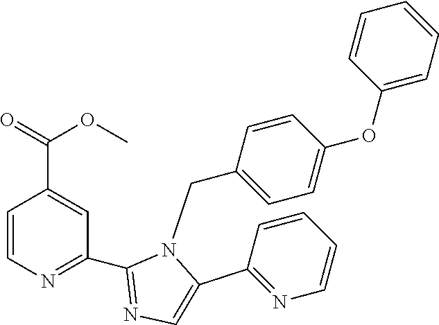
C1=CN=C(C2=NC=C(C3=NC=CC=C3)N2CC2=CC=C(OC3=CC=CC=C3)C=C2)C=C1C(=O)OC
